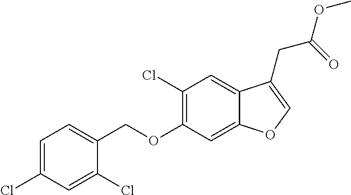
C1=C(Cl)C=C(Cl)C(COC2=C(Cl)C=C3C(=C2)OC=C3CC(=O)OC)=C1
